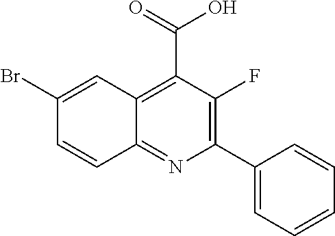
C1(C2=CC=CC=C2)=C(F)C(C(=O)O)=C2C(=N1)C=CC(Br)=C2
